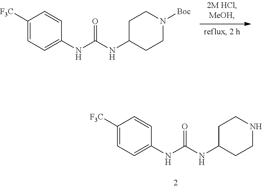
C1([F3C])=CC=C(NC(NC2CCN([Boc])CC2)=O)C=C1.C1([F3C])=CC=C(NC(NC2CCNCC2)=O)C=C1
